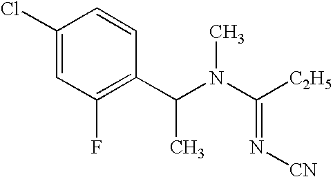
C1(Cl)=CC(F)=C(C(N(C([C2H5])=N[CN])C)C)C=C1
